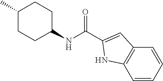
C1C(NC(C2=CC3=C(C=CC=C3)N2)=O)CCC(C)C1
